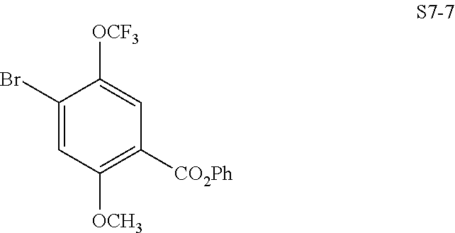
C1(Br)=CC([OCH3])=C([CO2Ph])C=C1[OCF3]
